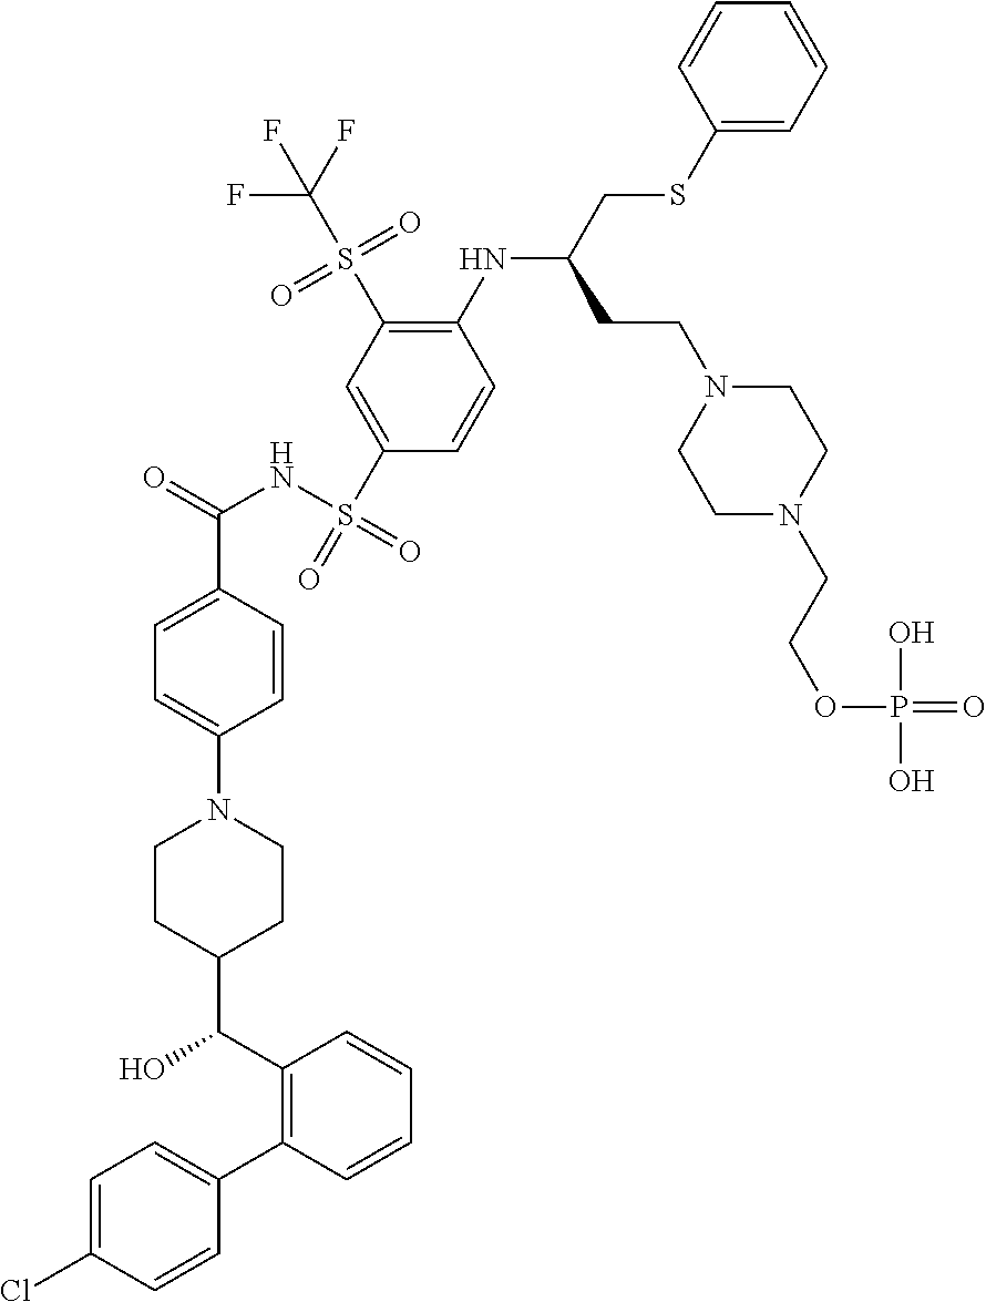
C1=C(Cl)C=CC(C2=C(C(O)C3CCN(C4=CC=C(C(=O)NS(=O)(C5=CC(S(C(F)(F)F)(=O)=O)=C(NC(CCN6CCN(CCOP(=O)(O)O)CC6)CSC6=CC=CC=C6)C=C5)=O)C=C4)CC3)C=CC=C2)=C1
